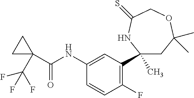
C1(C)(C2=C(F)C=CC(NC(=O)C3(C(F)(F)F)CC3)=C2)CC(C)(C)OCC(=S)N1
